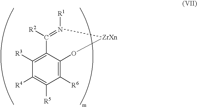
C1([R3])=C2C(=C([R6])C([R5])=C1[R4])O[ZrXn]N([R1])=C2[R2]
